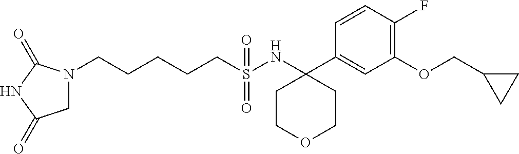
C1=CC(F)=C(OCC2CC2)C=C1C1(NS(CCCCCN2CC(=O)NC2=O)(=O)=O)CCOCC1
